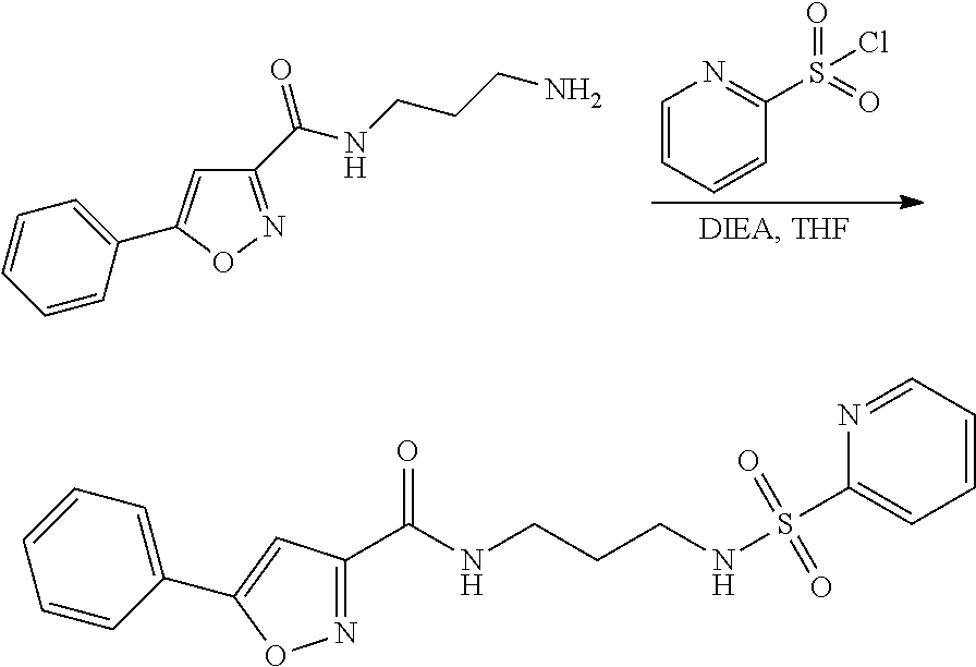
C1=CC=CC(S(=O)(=O)Cl)=N1.C1=CC(C2=CC(C(NCCCN)=O)=NO2)=CC=C1.C1=CC(C2=CC(C(NCCCNS(=O)(C3=CC=CC=N3)=O)=O)=NO2)=CC=C1
